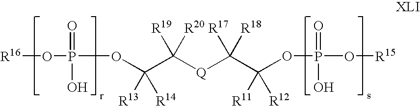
O(P(O[R16])(=O)O)C(C([Q]C(C(OP(O[R15])(=O)O)([R11])[R12])([R17])[R18])([R19])[R20])([R13])[R14]
